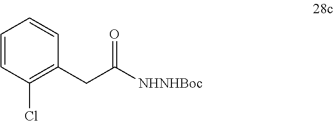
C1=CC=CC(CC([NHNHBoc])=O)=C1Cl
